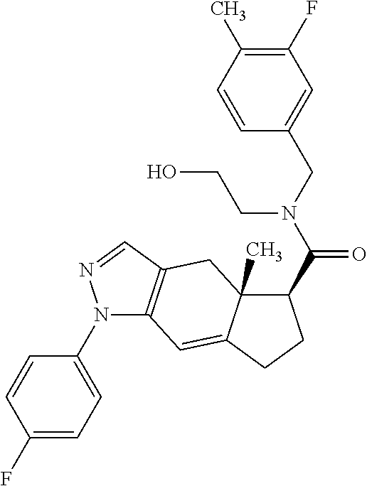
N1(C2=CC=C(F)C=C2)C2=C(C=N1)CC1(C)C(=C2)CCC1C(N(CC1=CC(F)=C(C)C=C1)CCO)=O
